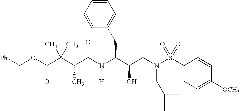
[Ph]COC(C(C(C(N(C(CC1=CC=CC=C1)C(CN(S(C1=CC=C([OCH3])C=C1)(=O)=O)CC(C)C)O)[H])=O)C)(C)C)=O
